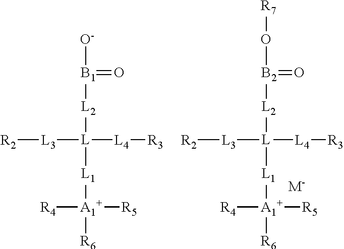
O([B2]([L2][L]([L1][A1+]([R6])([R4])[R5])([L3][R2])[L4][R3])=O)[R7].[M-].[O-][B1]([L2][L]([L1][A1+]([R6])([R4])[R5])([L3][R2])[L4][R3])=O
